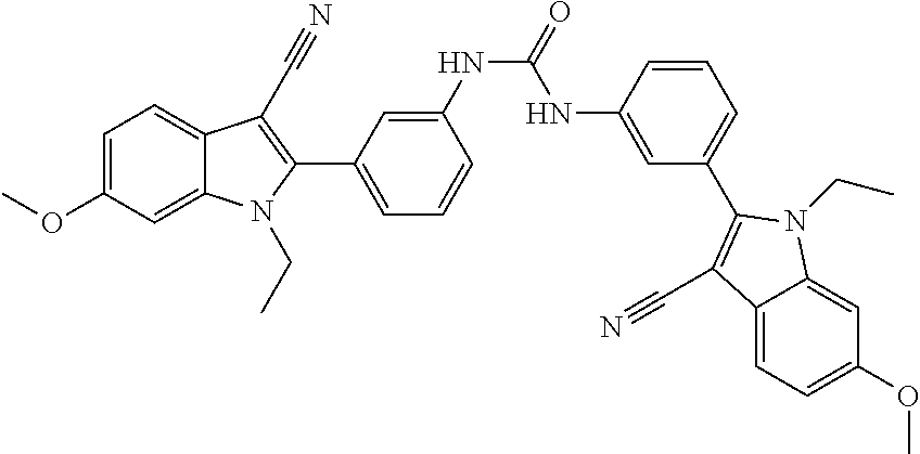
C1=C(OC)C=C2C(=C1)C(C#N)=C(C1=CC=CC(NC(NC3=CC(C4=C(C#N)C5=CC=C(OC)C=C5N4CC)=CC=C3)=O)=C1)N2CC
